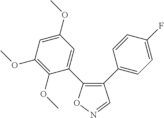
C1(C2=CC=C(F)C=C2)=C(C2=CC(OC)=CC(OC)=C2OC)ON=C1
